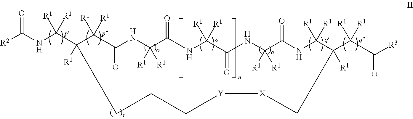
O=C(NC(C1([R1])C([R1])([R1])C(=O)NC([R1])([R1])C(=O)NC([R1])([R1])C(=O)NC([R1])([R1])C(=O)NC([R1])([R1])C(C(C([R3])=O)([R1])[R1])([R1])C[X][Y]CCC1)([R1])[R1])[R2]
